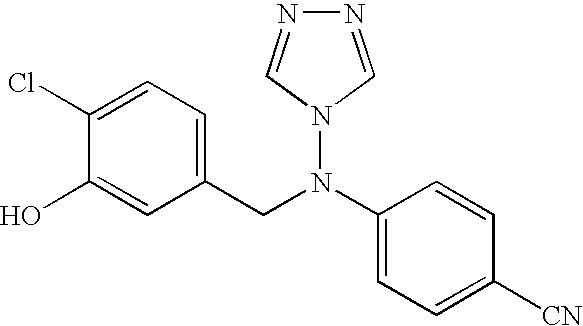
C1(Cl)=CC=C(CN(C2=CC=C([CN])C=C2)N2C=NN=C2)C=C1O
